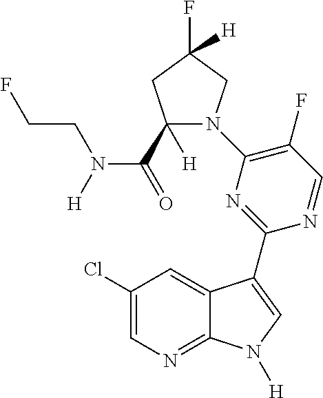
C1(Cl)=CN=C2C(=C1)C(C1=NC(N3C(C(=O)N([H])CCF)([H])CC(F)([H])C3)=C(F)C=N1)=CN2[H]
